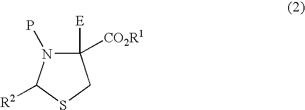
C1([E])([CO2R1])N(P)C([R2])SC1
